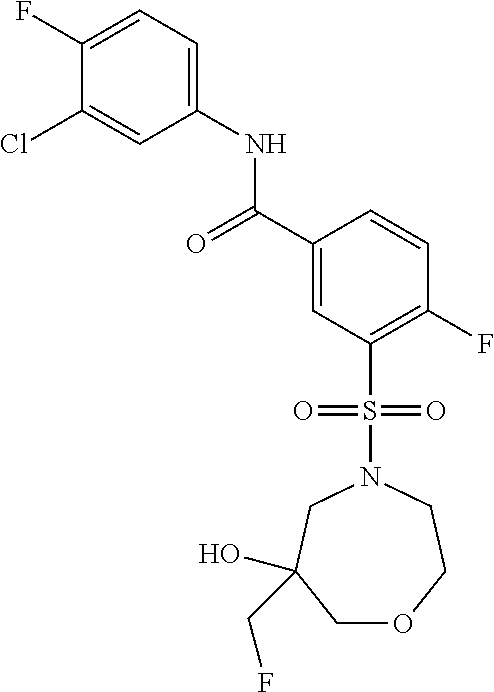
C1(F)=CC=C(NC(C2=CC(S(=O)(=O)N3CC(O)(CF)COCC3)=C(F)C=C2)=O)C=C1Cl
